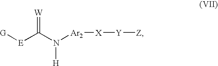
[G][E]C(N([Ar2][X][Y][Z])[H])=[W]
